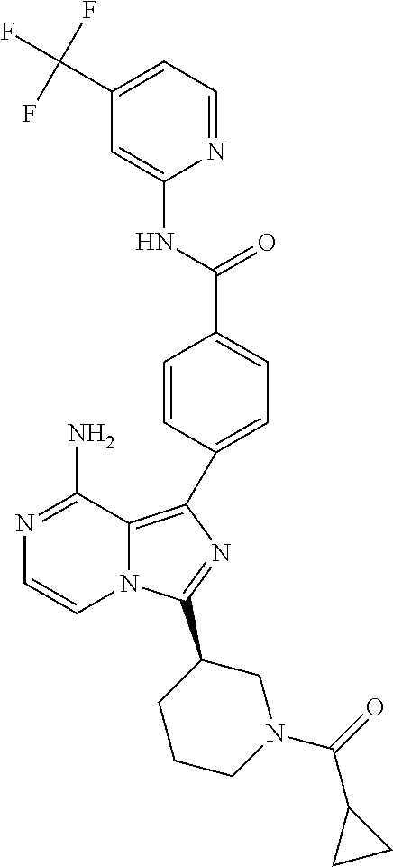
N1=C(N)C2=C(C3=CC=C(C(NC4=CC(C(F)(F)F)=CC=N4)=O)C=C3)N=C(C3CCCN(C(=O)C4CC4)C3)N2C=C1
